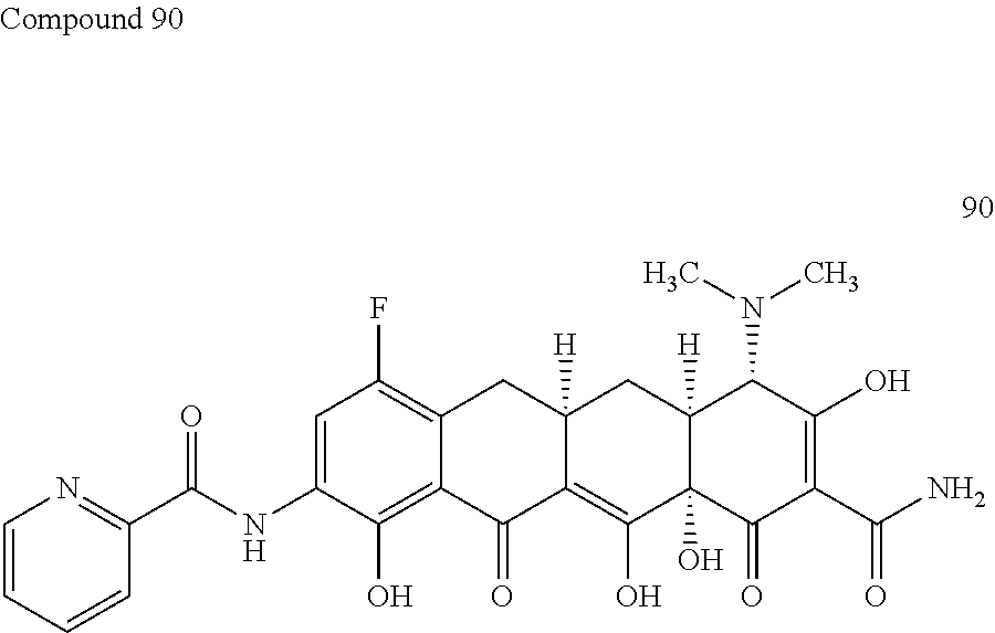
C1(C(NC2=CC(F)=C3C(=C2O)C(=O)C2=C(O)C4(O)C([H])(CC2([H])C3)C(N(C)C)C(O)=C(C(N)=O)C4=O)=O)=NC=CC=C1
